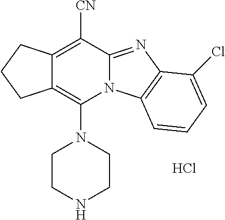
Cl.C1CNCCN1C1=C2C(=C([CN])C3=NC4=C(N13)C=CC=C4Cl)CCC2
